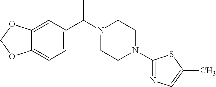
C12=CC(C(N3CCN(C4=NC=C(C)S4)CC3)C)=CC=C1OCO2
